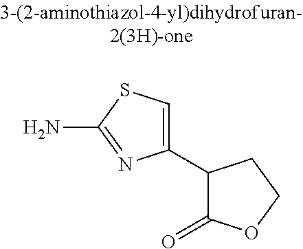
C1(C2C(=O)OCC2)=CSC(N)=N1
